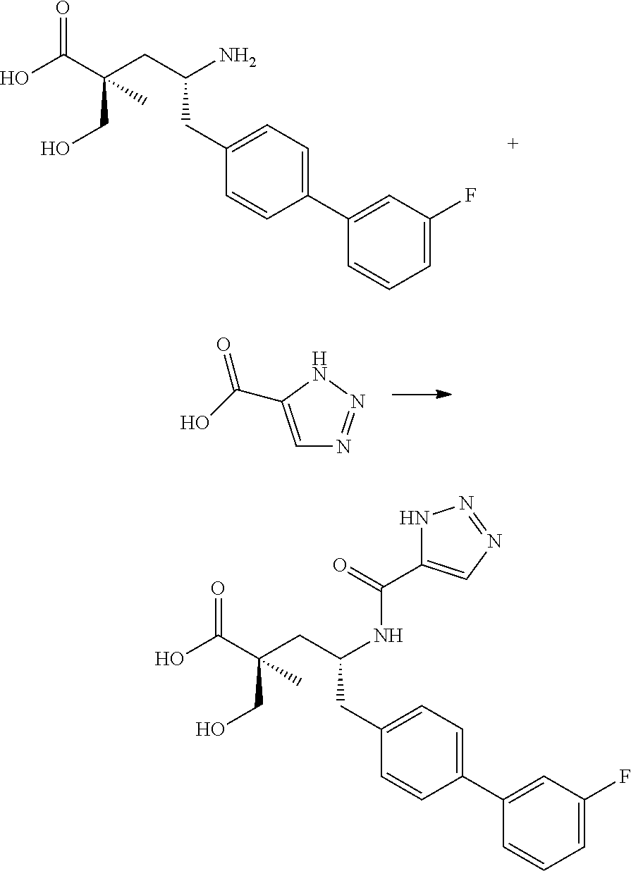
C1=CC=C(F)C=C1C1=CC=C(CC(CC(C(O)=O)(CO)C)N)C=C1.C1=C(C(O)=O)NN=N1.C1=CC=C(F)C=C1C1=CC=C(CC(CC(C(O)=O)(CO)C)NC(=O)C2=CN=NN2)C=C1
